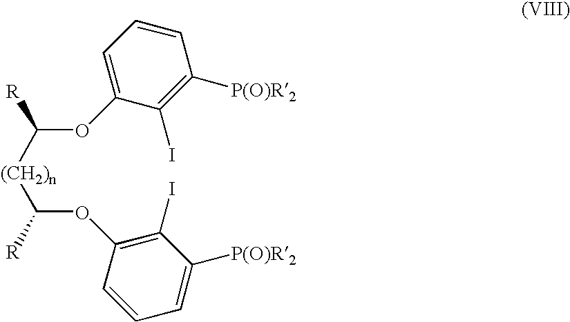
C([R])([(CH2)n]C([R])OC1=CC=CC([P(O)R2])=C1I)OC1=C(I)C([P(O)R2])=CC=C1
